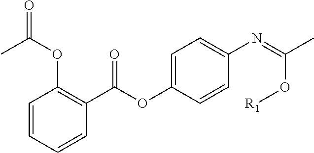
C1=CC=CC(C(OC2=CC=C(N=C(C)O[R1])C=C2)=O)=C1OC(=O)C
